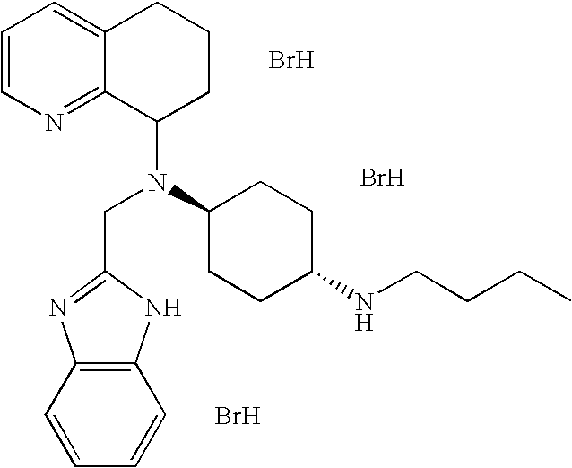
Br.Br.C1=CN=C2C(=C1)CCCC2N(C1CCC(NCCCC)CC1)CC1=NC2=C(N1)C=CC=C2.Br
